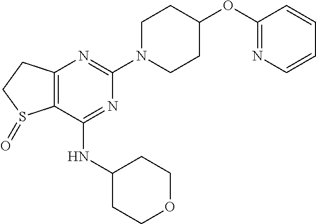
C12=C(C(NC3CCOCC3)=NC(N3CCC(OC4=NC=CC=C4)CC3)=N1)S(=O)CC2
